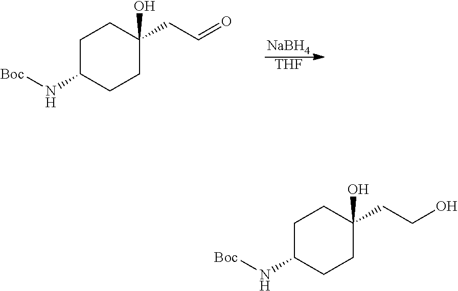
C1C(N[Boc])CCC(O)(CC=O)C1.[NaBH4].[THF].C1C(N[Boc])CCC(O)(CCO)C1
